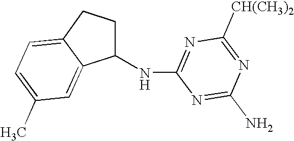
C1(NC2=NC([CH(CH3)2])=NC(N)=N2)CCC2=CC=C(C)C=C12
